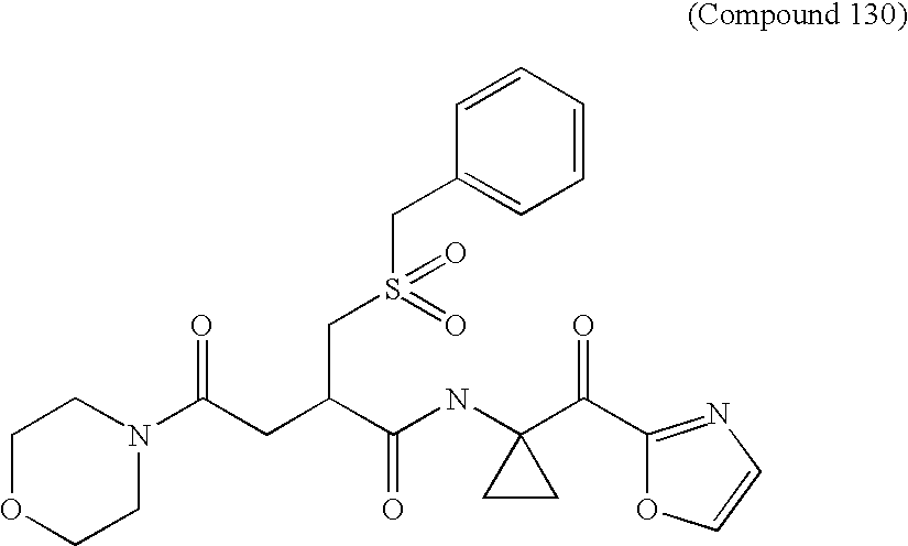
C1OCCN(C(CC(C(NC2(C(C3=NC=CO3)=O)CC2)=O)CS(CC2=CC=CC=C2)(=O)=O)=O)C1
